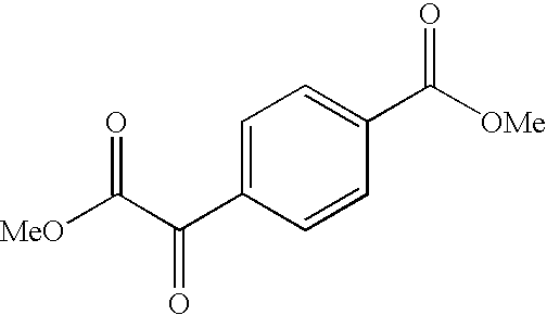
[MeO]C(C(C1=CC=C(C([OMe])=O)C=C1)=O)=O
